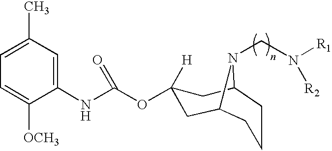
C12CC(OC(NC3=CC(C)=CC=C3[OCH3])=O)([H])CC(N1CN([R1])[R2])CCC2
